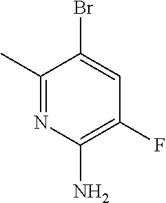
C1(C)=NC(N)=C(F)C=C1Br
